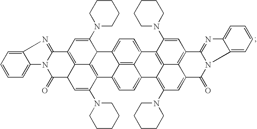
C1(=O)C2C3=C(C=C(N4CCCCC4)C4C3=C(C(N3CCCCC3)=C2)C2=CC=C3C5=C2C4=CC=C5C2=C4C3=C(N3CCCCC3)C=C3C4=C(C=C2N2CCCCC2)C2=NC4=CC=CC=C4N2C3=O)C2=NC3=CC=CC=C3N12
